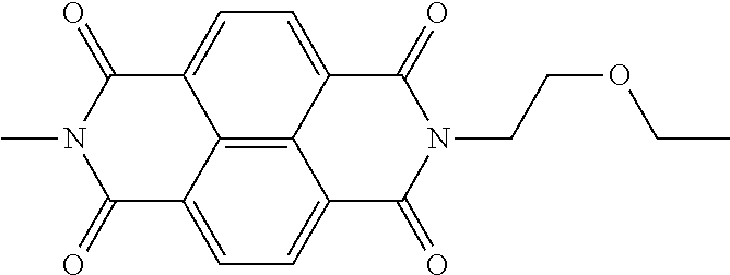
C12=CC=C3C4=C1C(=CC=C4C(=O)N(CCOCC)C3=O)C(=O)N(C)C2=O
